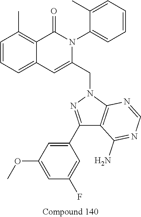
C1=CC=C2C(=C1C)C(=O)N(C1=CC=CC=C1C)C(CN1N=C(C3=CC(OC)=CC(F)=C3)C3=C1N=CN=C3N)=C2
